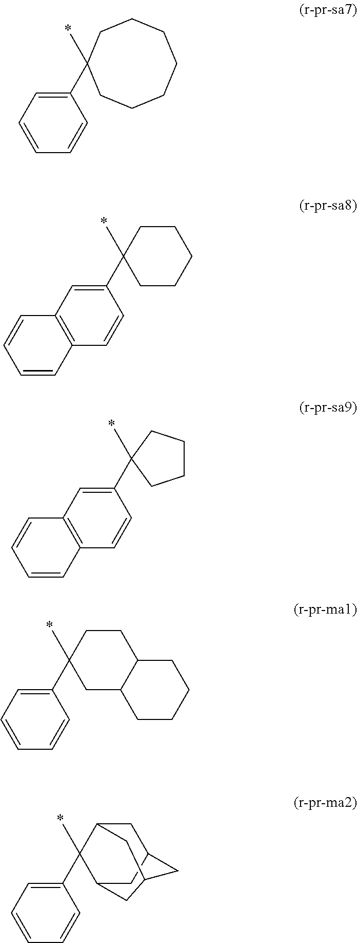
C1(C2=CC=CC=C2)(C)CCCCCCC1.C1(C2=CC3=C(C=C2)C=CC=C3)(C)CCCCC1.C1(C2=CC3=C(C=C2)C=CC=C3)(C)CCCC1.C1(C2=CC=CC=C2)(C)CC2C(CC1)CCCC2.C1(C2=CC=CC=C2)(C)C2CC3CC1CC(C2)C3
